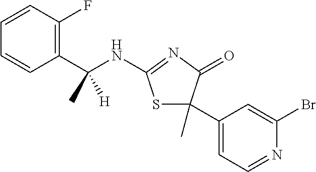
C1=CC(C(NC2=NC(=O)C(C3=CC=NC(Br)=C3)(C)S2)(C)[H])=C(F)C=C1
